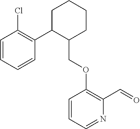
C1C(C2=C(Cl)C=CC=C2)C(COC2=C(C=O)N=CC=C2)CCC1
